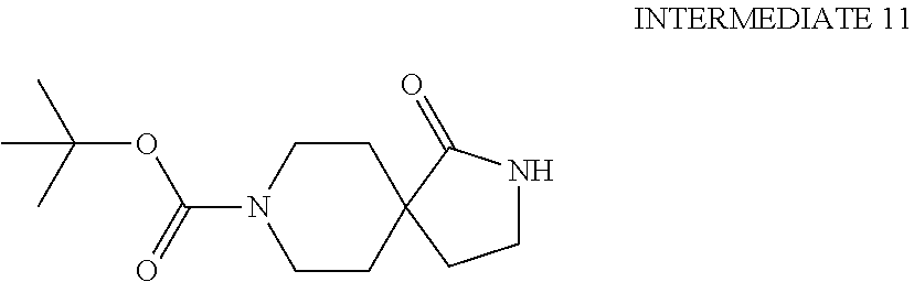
C1CC2(CCN1C(OC(C)(C)C)=O)CCNC2=O
